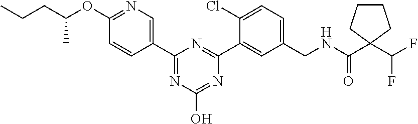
C1(CNC(C2(C(F)F)CCCC2)=O)=CC=C(Cl)C(C2=NC(C3=CN=C(OC(CCC)C)C=C3)=NC(O)=N2)=C1
